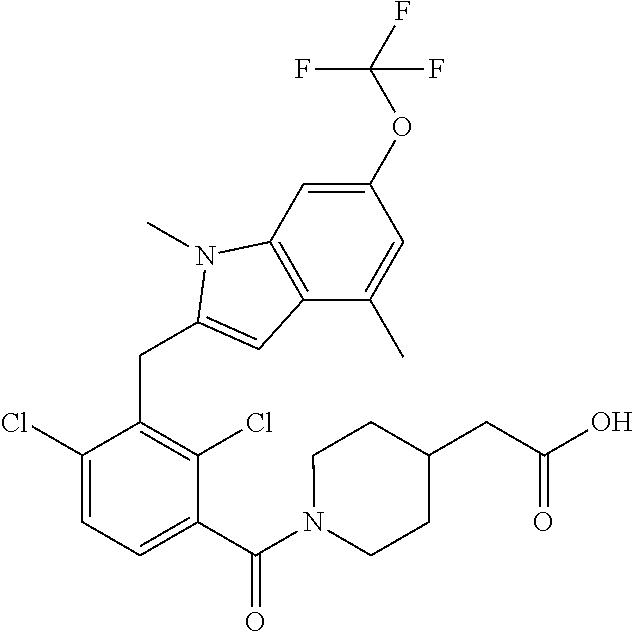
C1(Cl)=CC=C(C(N2CCC(CC(O)=O)CC2)=O)C(Cl)=C1CC1=CC2=C(C=C(OC(F)(F)F)C=C2C)N1C
